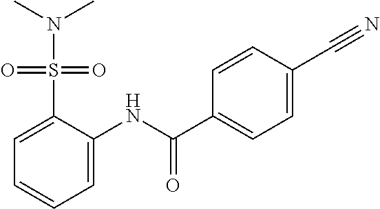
C1=CC(C(=O)NC2=CC=CC=C2S(N(C)C)(=O)=O)=CC=C1C#N
